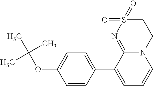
C1S(=O)(=O)N=C2N(C1)C=CC=C2C1=CC=C(OC(C)(C)C)C=C1
